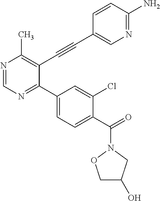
N1=CN=C(C2=CC=C(C(=O)N3CC(O)CO3)C(Cl)=C2)C(C#CC2=CN=C(N)C=C2)=C1C
